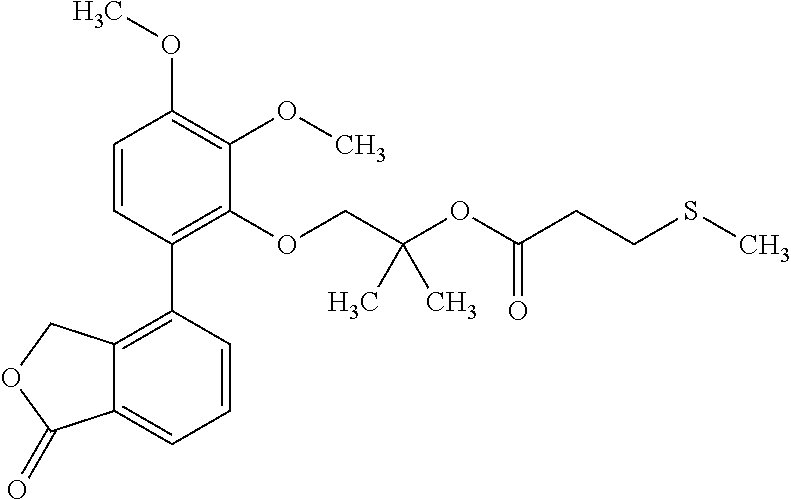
C1=CC(C2=C3C(=CC=C2)C(=O)OC3)=C(OCC(OC(CCSC)=O)(C)C)C(OC)=C1OC
